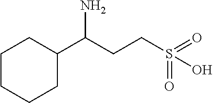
C1CCCC(C(CCS(=O)(=O)O)N)C1
